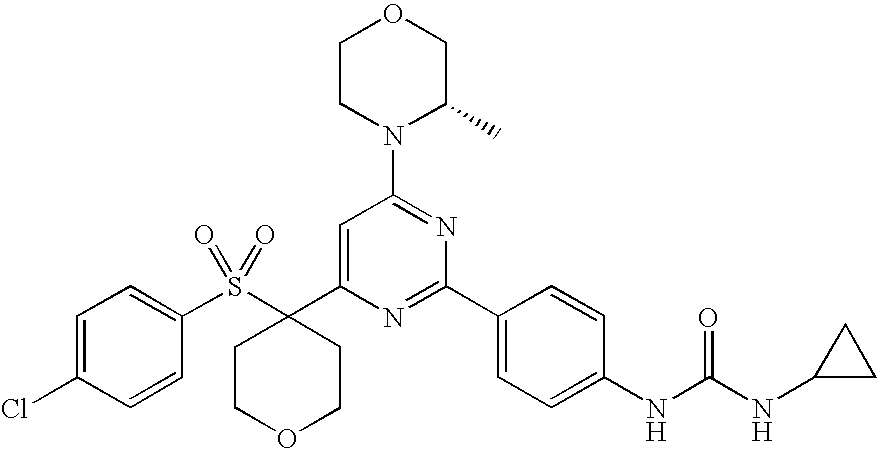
C1=C(C2(S(C3=CC=C(Cl)C=C3)(=O)=O)CCOCC2)N=C(C2=CC=C(NC(NC3CC3)=O)C=C2)N=C1N1CCOCC1C
